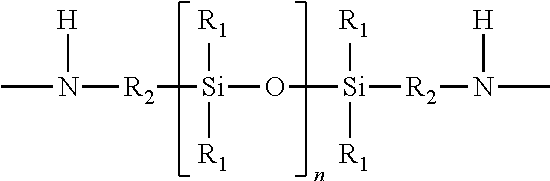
CN([H])[R2][Si]([R1])(O[Si]([R1])([R2]N([H])C)[R1])[R1]
